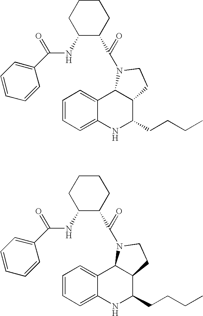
C1=CC=C2C(=C1)C1C(C(CCCC)N2)CCN1C(C1CCCCC1NC(C1=CC=CC=C1)=O)=O.C1=CC=C2C(=C1)C1C(C(CCCC)N2)CCN1C(C1CCCCC1NC(C1=CC=CC=C1)=O)=O
